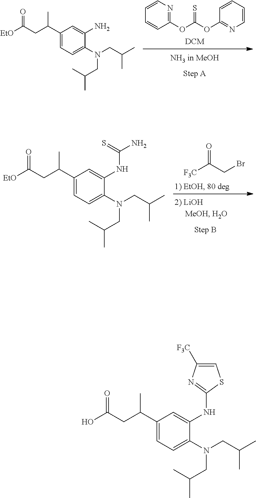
C1=CC=CC(OC(OC2=NC=CC=C2)=S)=N1.C1(C(CC([EtO])=O)C)=CC=C(N(CC(C)C)CC(C)C)C(N)=C1.BrCC([F3C])=O.C1(C(CC([EtO])=O)C)=CC=C(N(CC(C)C)CC(C)C)C(NC(N)=S)=C1.C1(C(CC(O)=O)C)=CC=C(N(CC(C)C)CC(C)C)C(NC2=NC([F3C])=CS2)=C1
